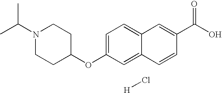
C1(OC2=CC=C3C(=C2)C=CC(C(O)=O)=C3)CCN(C(C)C)CC1.[H]Cl
